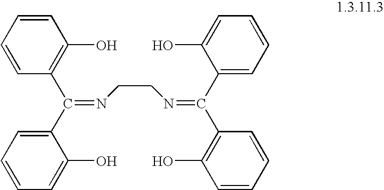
C1(O)=C(C(C2=CC=CC=C2O)=NCCN=C(C2=C(O)C=CC=C2)C2=CC=CC=C2O)C=CC=C1
